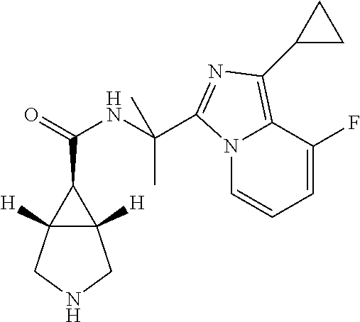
C12([H])C([H])(CNC1)C2C(=O)NC(C)(C)C1=NC(C2CC2)=C2C(F)=CC=CN21
